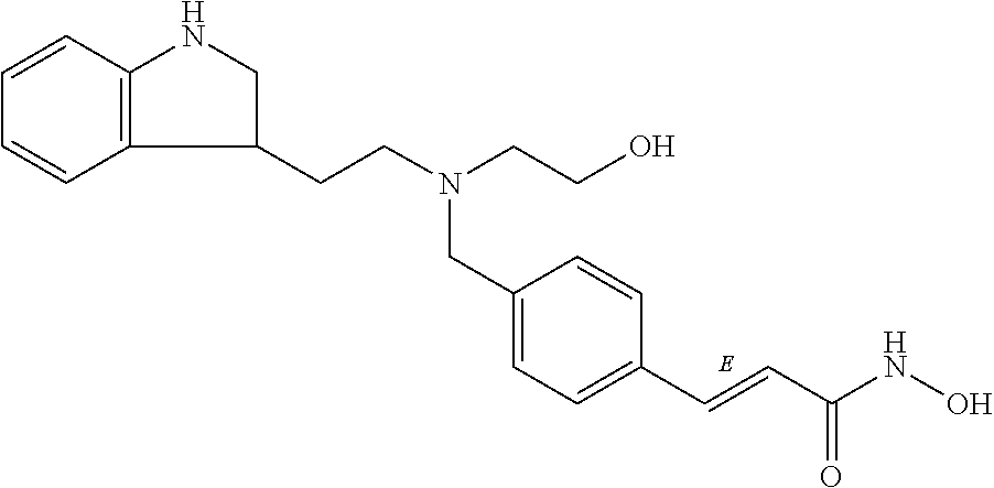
C12=C(C=CC=C1)NCC2CCN(CC1=CC=C(C=CC(NO)=O)C=C1)CCO
